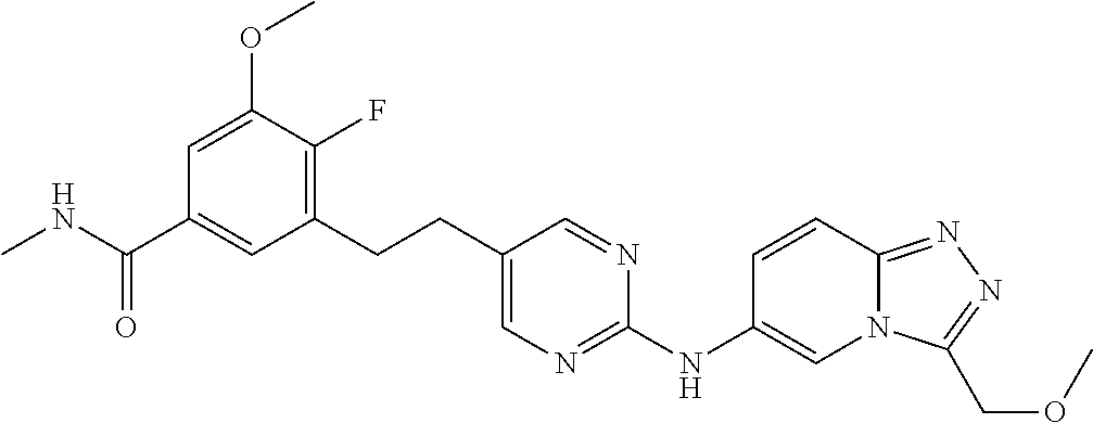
C1(CCC2=CN=C(NC3=CN4C(=NN=C4COC)C=C3)N=C2)=C(F)C(OC)=CC(C(NC)=O)=C1
